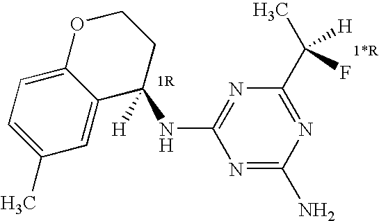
N1=C(N)N=C(C([H])(F)C)N=C1NC1([H])CCOC2=CC=C(C)C=C12
